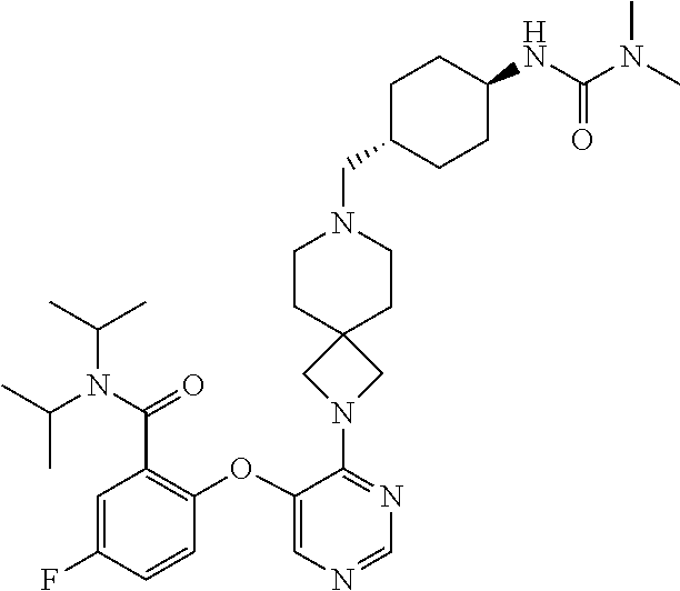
C1(OC2=C(C(=O)N(C(C)C)C(C)C)C=C(F)C=C2)=CN=CN=C1N1CC2(C1)CCN(CC1CCC(NC(N(C)C)=O)CC1)CC2
